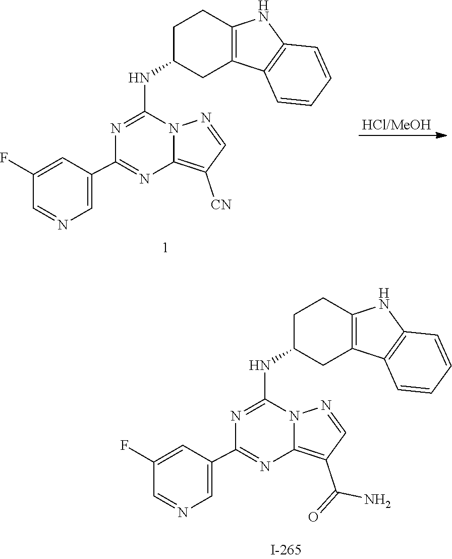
C1C(NC2=NC(C3=CN=CC(F)=C3)=NC3=C([CN])C=NN32)CC2=C(C1)NC1=C2C=CC=C1.C1C(NC2=NC(C3=CN=CC(F)=C3)=NC3=C(C(=O)N)C=NN32)CC2=C(C1)NC1=C2C=CC=C1
